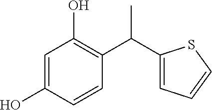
C1=C(O)C=CC(C(C2=CC=CS2)C)=C1O
